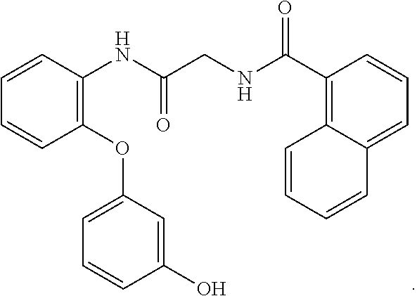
C1(OC2=CC=CC(O)=C2)=C(NC(CNC(C2=C3C(=CC=C2)C=CC=C3)=O)=O)C=CC=C1
